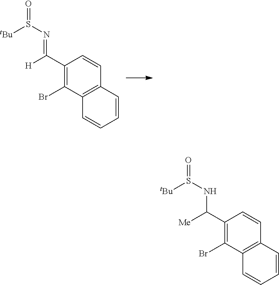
C1(C([H])=NS([tBu])=O)=C(Br)C2=C(C=C1)C=CC=C2.C1(C([Me])NS([tBu])=O)=C(Br)C2=C(C=C1)C=CC=C2
